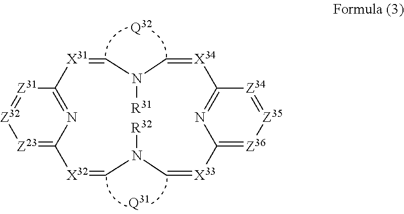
[Z31]1=[Z32][Z23]=C2N=C1[X31]=CN([R31])C=[X34]C1=NC(=[Z36][Z35]=[Z34]1)[X33]=CN([R32])C=[X32]2.[Q32].[Q31]
